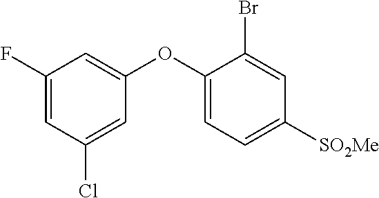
C1(F)=CC(Cl)=CC(OC2=CC=C([SO2Me])C=C2Br)=C1
